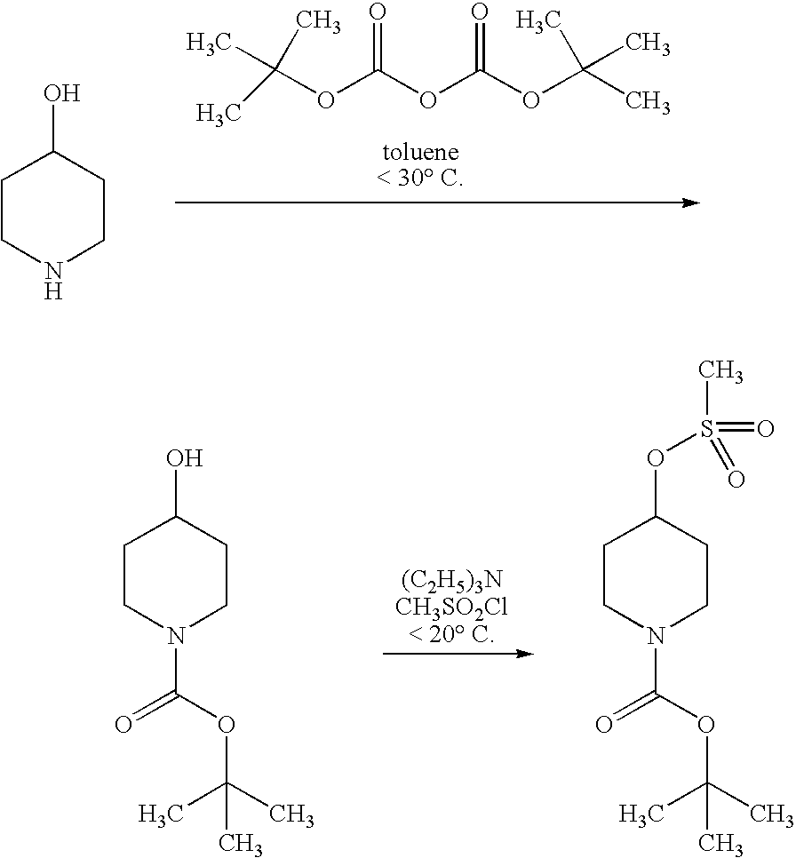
C1CNCCC1O.CC(OC(OC(OC(C)(C)C)=O)=O)(C)C.C1CN(C(OC(C)(C)C)=O)CCC1O.C1CN(C(OC(C)(C)C)=O)CCC1OS(C)(=O)=O
